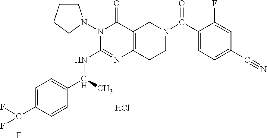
Cl.C1=C(C(F)(F)F)C=CC(C(NC2=NC3=C(C(=O)N2N2CCCC2)CN(C(=O)C2=CC=C(C#N)C=C2F)CC3)C)=C1
